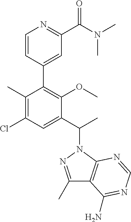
C1(C)=C(Cl)C=C(C(C)N2N=C(C)C3=C2N=CN=C3N)C(OC)=C1C1=CC(C(N(C)C)=O)=NC=C1
